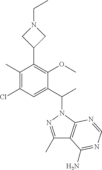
C1(C)=C(Cl)C=C(C(C)N2N=C(C)C3=C2N=CN=C3N)C(OC)=C1C1CN(CC)C1
